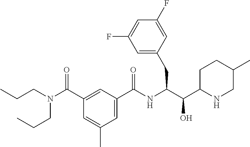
C(NC(C1=CC(C)=CC(C(N(CCC)CCC)=O)=C1)=O)(C(C1NCC(C)CC1)O)CC1=CC(F)=CC(F)=C1
